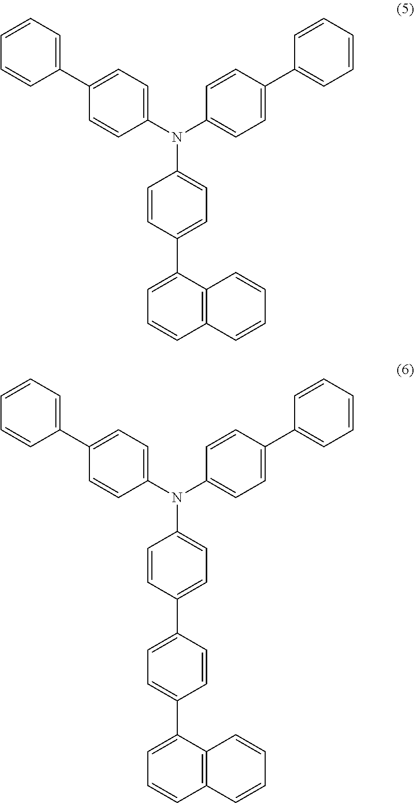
C1=CC(C2=CC=CC3=C2C=CC=C3)=CC=C1N(C1=CC=C(C2=CC=CC=C2)C=C1)C1=CC=C(C2=CC=CC=C2)C=C1.C1=CC(C2=CC=C(C3=CC=CC4=C3C=CC=C4)C=C2)=CC=C1N(C1=CC=C(C2=CC=CC=C2)C=C1)C1=CC=C(C2=CC=CC=C2)C=C1
